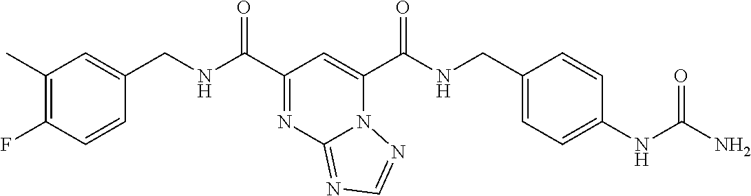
C1(C)=C(F)C=CC(CNC(=O)C2=NC3=NC=NN3C(C(=O)NCC3=CC=C(NC(=O)N)C=C3)=C2)=C1
